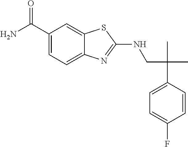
C(CNC1=NC2=CC=C(C(N)=O)C=C2S1)(C)(C)C1=CC=C(F)C=C1
